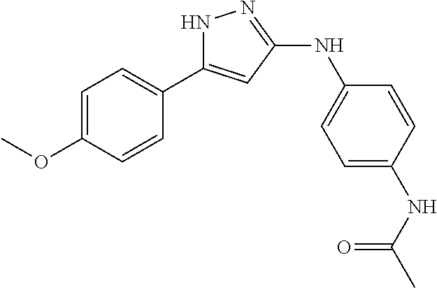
C1=C(OC)C=CC(C2=CC(NC3=CC=C(NC(C)=O)C=C3)=NN2)=C1
